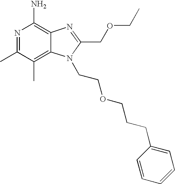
N1=C(C)C(C)=C2C(=C1N)N=C(COCC)N2CCOCCCC1=CC=CC=C1
